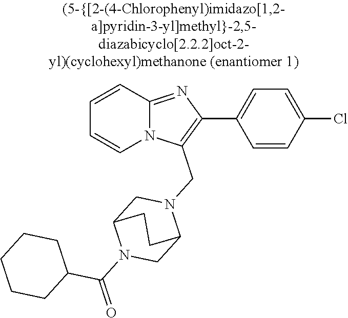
N12C(=NC(C3=CC=C(Cl)C=C3)=C1CN1CC3N(C(=O)C4CCCCC4)CC1CC3)C=CC=C2
